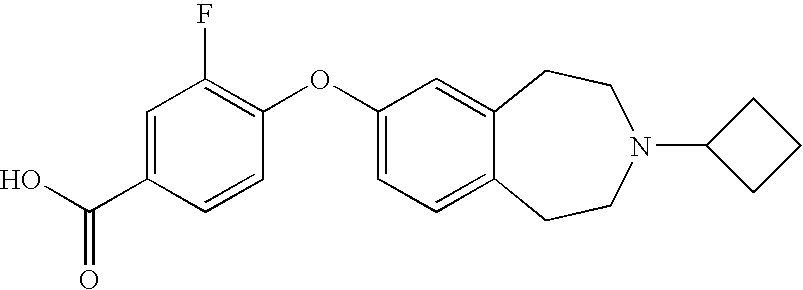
C1(OC2=C(F)C=C(C(O)=O)C=C2)=CC=C2C(=C1)CCN(C1CCC1)CC2
